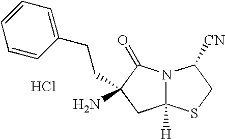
Cl.C12([H])N(C(=O)C(N)(CCC3=CC=CC=C3)C1)C([CN])CS2
